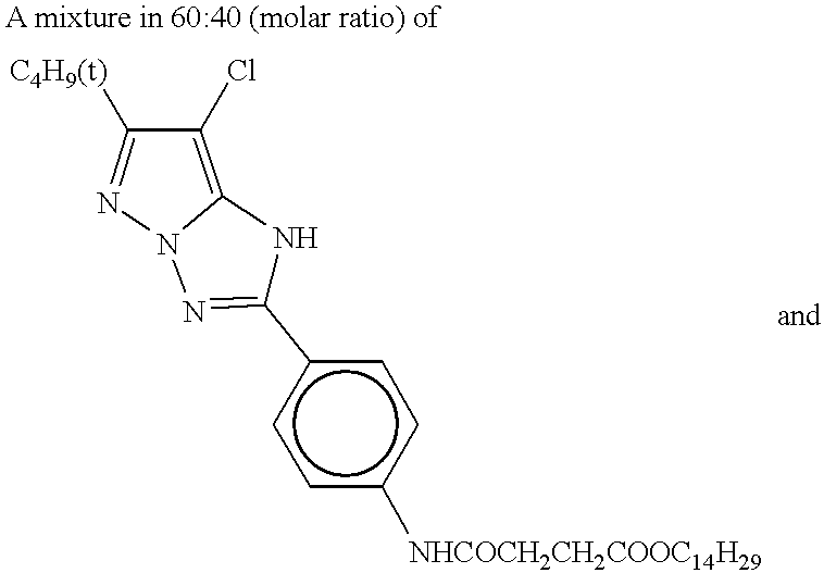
C1(Cl)=C2NC(c3ccc([NHCOCH2CH2COOC14H29])cc3)=NN2N=C1[C4H9(t)]
